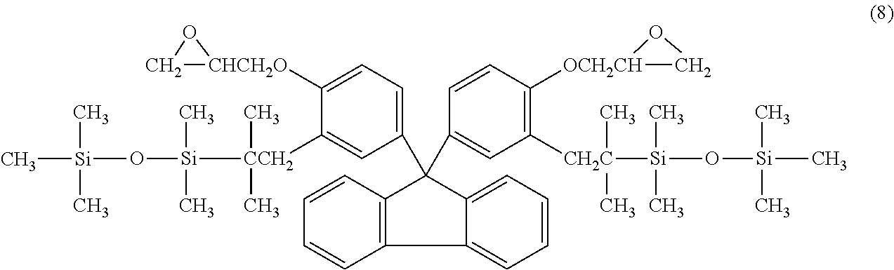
C12=CC=CC=C1C(C1=CC([CH2C]([Si](O[Si](C)(C)C)(C)C)(C)C)=C([OCH2CH]3CO3)C=C1)(C1=CC=C([CHCH2O]3CO3)C([CCH2]([Si](O[Si](C)(C)C)(C)C)(C)C)=C1)C1=C2C=CC=C1
